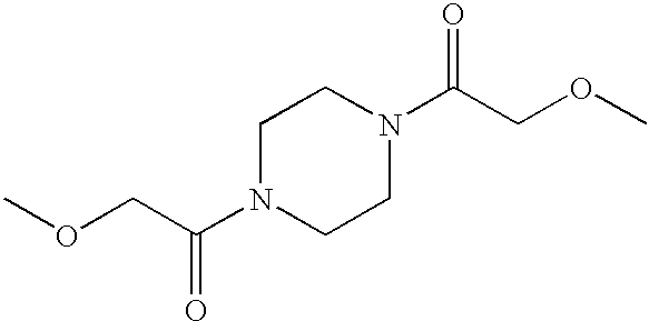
COCC(N1CCN(C(COC)=O)CC1)=O
